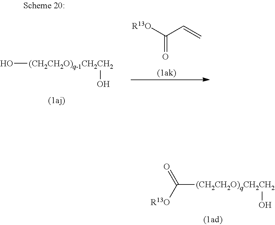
[R13O]C(C=C)=O.O[(CH2CH2O)q-1CH2CH2]O.C([(CH2CH2O)qCH2CH2]O)(=O)[R13O]
